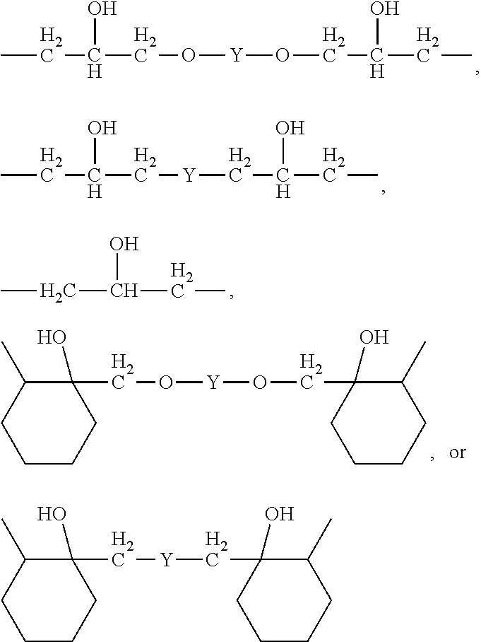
CCC(O)CO[Y]OCC(O)CC.CCC(O)C[Y]CC(O)CC.CCC(CC)O.C1(O)(CO[Y]OCC2(O)CCCCC2C)C(C)CCCC1.C1(O)(C[Y]CC2(O)CCCCC2C)C(C)CCCC1
